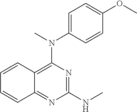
C12=C(N(C)C3=CC=C(OC)C=C3)N=C(NC)N=C1C=CC=C2
